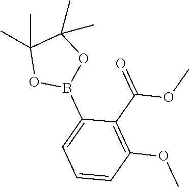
B1(C2=CC=CC(OC)=C2C(=O)OC)OC(C)(C)C(C)(C)O1
